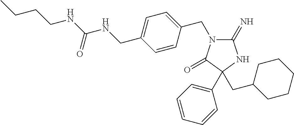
C1(=N)N(CC2=CC=C(CNC(NCCCC)=O)C=C2)C(=O)C(CC2CCCCC2)(C2=CC=CC=C2)N1
